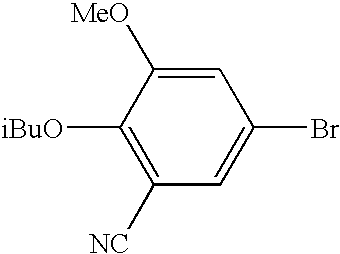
C1([iBuO])=C([NC])C=C(Br)C=C1[MeO]
